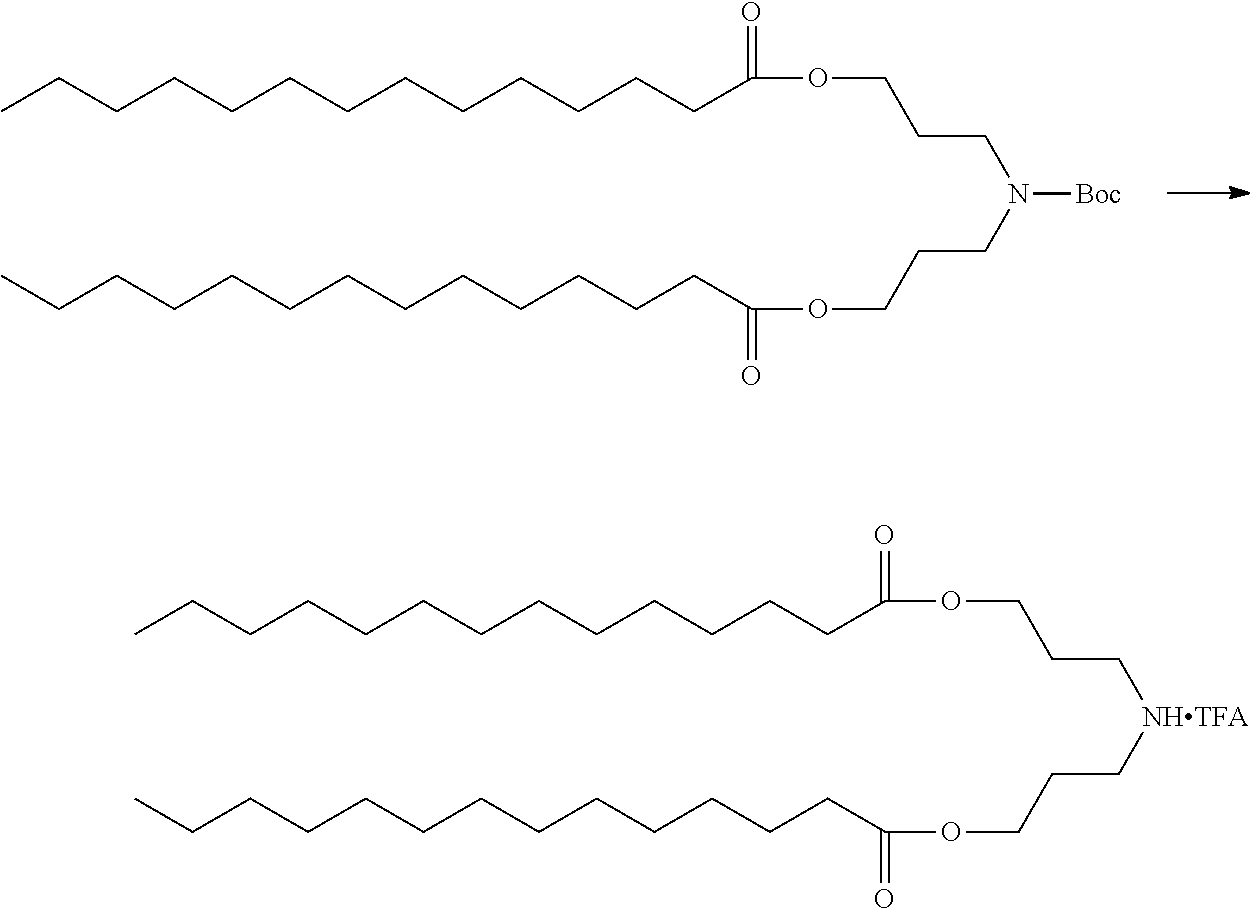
CCCCCCCCCCCCCC(=O)OCCCN(CCCOC(CCCCCCCCCCCCC)=O)[Boc].CCCCCCCCCCCCCC(=O)OCCC[NHTFA]CCCOC(CCCCCCCCCCCCC)=O
